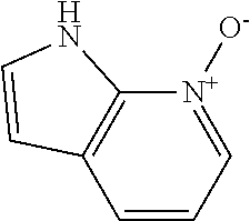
C1=CC=[N+]([O-])C2=C1C=CN2
